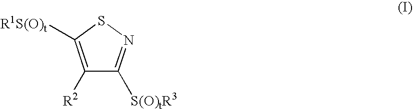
C1([R2])=C([R1S(O)t])SN=C1[S(O)tR3]
